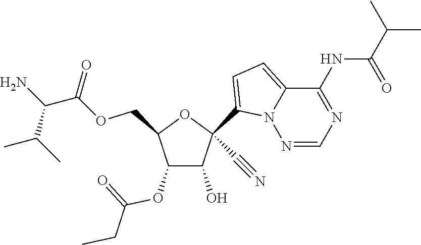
C1(O)C(OC(=O)CC)C(COC(C(N)C(C)C)=O)OC1(C1=CC=C2N1N=CN=C2NC(=O)C(C)C)C#N
